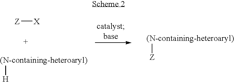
[(N-containing-heteroaryl)][H].[(N-containing-heteroaryl)][Z].[Z][X]
